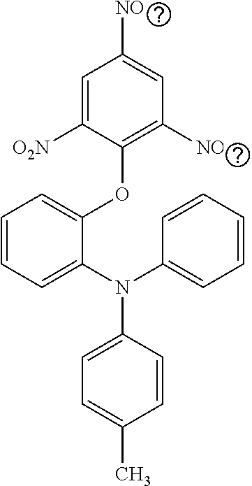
C1=C([O2N])C(OC2=CC=CC=C2N(C2=CC=CC=C2)C2=CC=C(C)C=C2)=C([NO2])C=C1[NO2]
